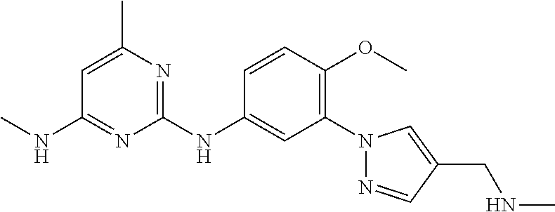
C1(N2N=CC(CNC)=C2)=C(OC)C=CC(NC2=NC(C)=CC(NC)=N2)=C1
